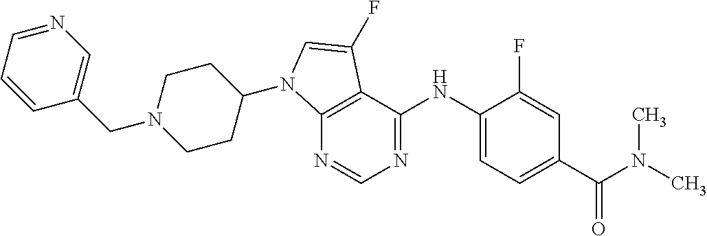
C12=C(C(NC3=CC=C(C(N(C)C)=O)C=C3F)=NC=N1)C(F)=CN2C1CCN(CC2=CN=CC=C2)CC1
